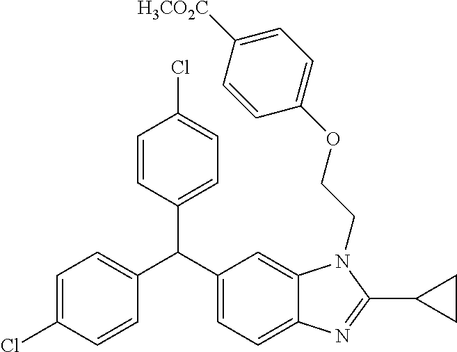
C1=C(Cl)C=CC(C(C2=CC=C3C(=C2)N(CCOC2=CC=C([H3CO2C])C=C2)C(C2CC2)=N3)C2=CC=C(Cl)C=C2)=C1
